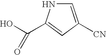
C1=C([CN])C=C(C(O)=O)N1
